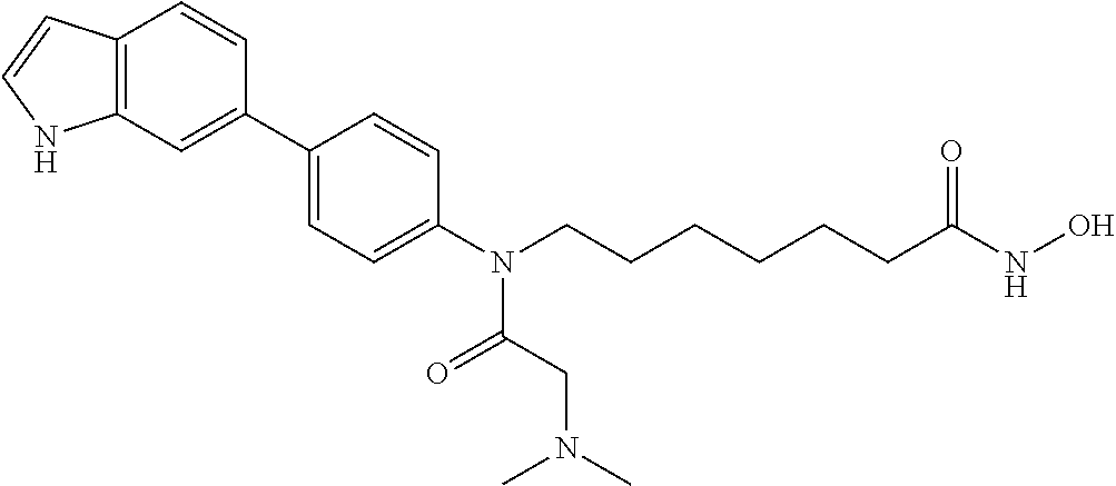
C1(C2=CC3=C(C=C2)C=CN3)=CC=C(N(CCCCCCC(NO)=O)C(=O)CN(C)C)C=C1
